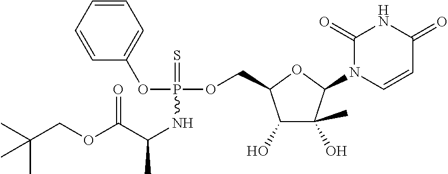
C1(=O)N(C2C(C)(O)C(O)C(COP(OC3=CC=CC=C3)(=S)NC(C)C(OCC(C)(C)C)=O)O2)C=CC(=O)N1
